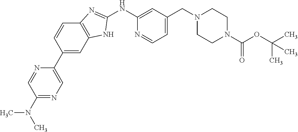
C1(N(C)C)=NC=C(C2=CC3=C(C=C2)N=C(NC2=CC(CN4CCN(C(OC(C)(C)C)=O)CC4)=CC=N2)N3)N=C1
